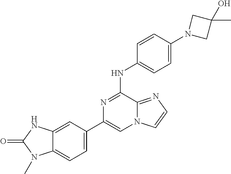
C1(C2=CC=C3C(=C2)NC(=O)N3C)=CN2C(=NC=C2)C(NC2=CC=C(N3CC(C)(O)C3)C=C2)=N1
